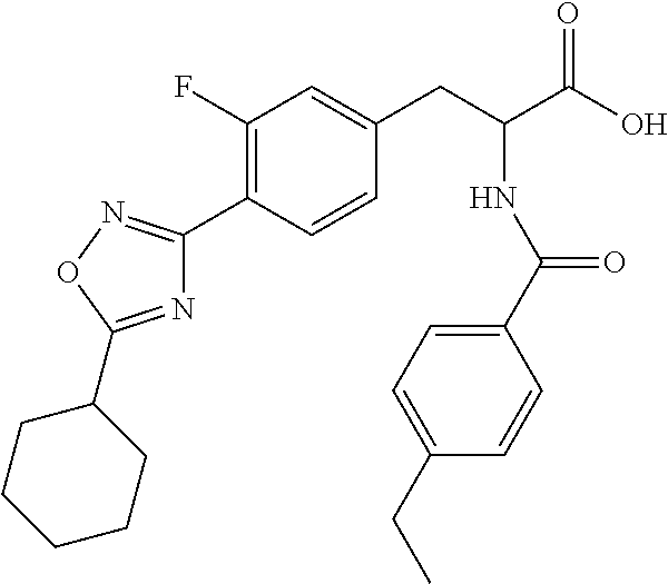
C1(F)=C(C2=NOC(C3CCCCC3)=N2)C=CC(CC(C(O)=O)NC(C2=CC=C(CC)C=C2)=O)=C1
